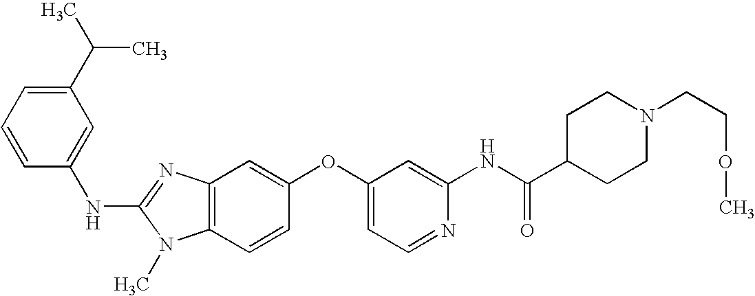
C1(C(C)C)=CC=CC(NC2=NC3=C(N2C)C=CC(OC2=CC=NC(NC(=O)C4CCN(CCOC)CC4)=C2)=C3)=C1
